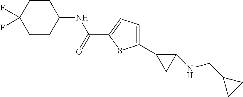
C1(C2CC2NCC2CC2)=CC=C(C(=O)NC2CCC(F)(F)CC2)S1
